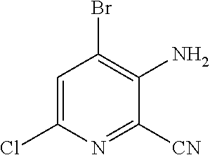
C1=C(Cl)N=C([CN])C(N)=C1Br
